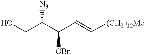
OCC(C(C=C[(CH2)12Me])[OBn])[N3]
